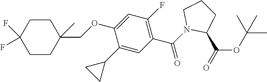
C(OC1=CC(F)=C(C(N2C(C(=O)OC(C)(C)C)CCC2)=O)C=C1C1CC1)C1(C)CCC(F)(F)CC1
